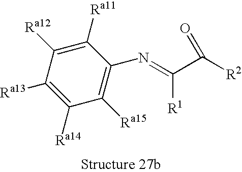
C1([Ra15])=C(N=C(C([R2])=O)[R1])C([Ra11])=C([Ra12])C([Ra13])=C1[Ra14]
